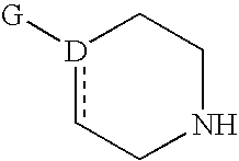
[D]1([G])cCNCC1
